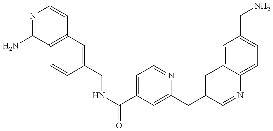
N1=C(N)C2=C(C=C1)C=C(CNC(=O)C1=CC=NC(CC3=CC4=CC(CN)=CC=C4N=C3)=C1)C=C2
